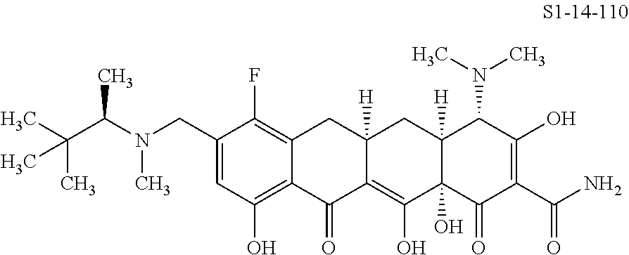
C1(CN(C)C(C(C)(C)C)C)=CC(O)=C2C(=C1F)CC1([H])C(=C(O)C3(O)C([H])(C1)C(N(C)C)C(O)=C(C(N)=O)C3=O)C2=O
